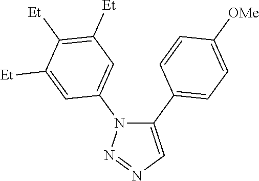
C1(C2=CC=C([OMe])C=C2)=CN=NN1C1=CC([Et])=C([Et])C([Et])=C1
